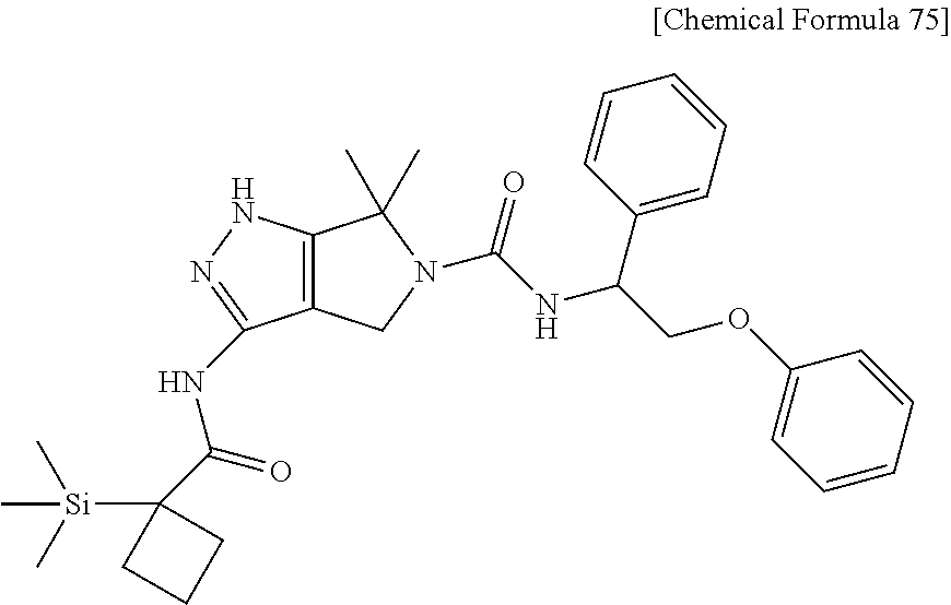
C12=C(NN=C1NC(=O)C1([Si](C)(C)C)CCC1)C(C)(C)N(C(=O)NC(COC1=CC=CC=C1)C1=CC=CC=C1)C2
